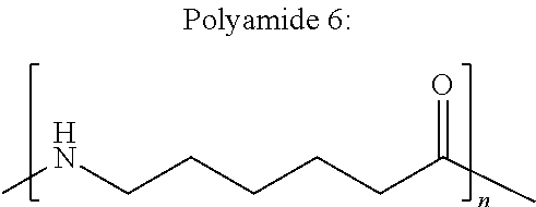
CNCCCCCC(C)=O
